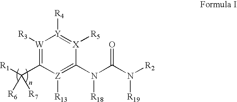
[W]1([R3])=C(C([R1])([R6])[R7])[Z]([R13])=C(N(C(N([R2])[R19])=O)[R18])[X]([R5])=[Y]1[R4]
